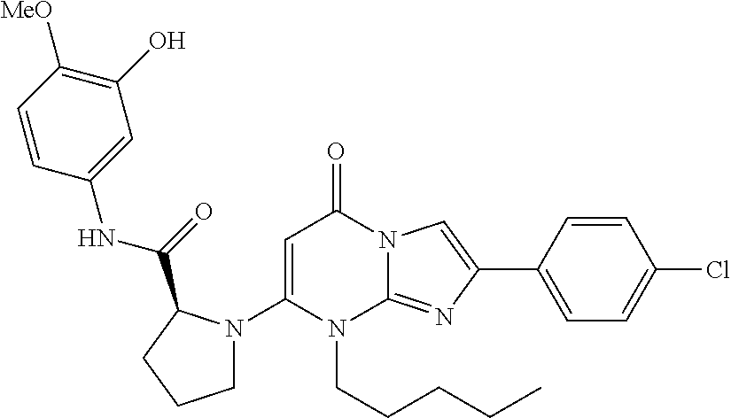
C1(N2CCCC2C(=O)NC2=CC(O)=C([MeO])C=C2)=CC(=O)N2C(=NC(C3=CC=C(Cl)C=C3)=C2)N1CCCCC
